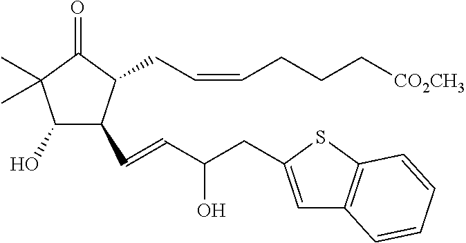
C1(O)C(C=CC(CC2=CC3=C(S2)C=CC=C3)O)C(CC=CCCC[CO2CH3])C(=O)C1(C)C
